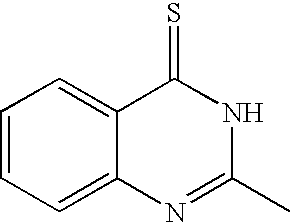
C1=CC=C2C(=C1)C(=S)NC(C)=N2
